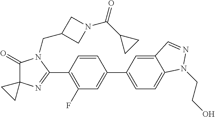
C1(=O)C2(N=C(C3=C(F)C=C(C4=CC=C5C(=C4)C=NN5CCO)C=C3)N1CC1CN(C(C3CC3)=O)C1)CC2
